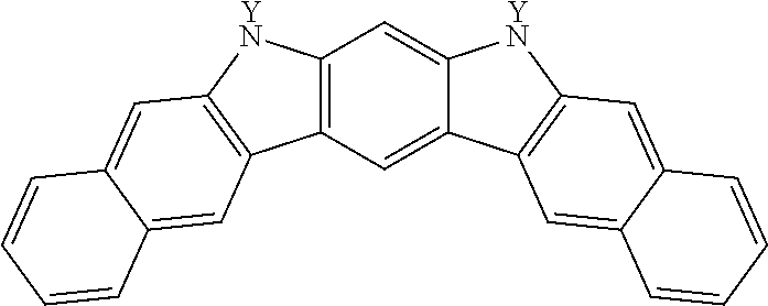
C12=C(C=C3C(=C1)[YN]C1=C3C=C3C(=C1)C=CC=C3)C1=C([YN]2)C=C2C(=C1)C=CC=C2
